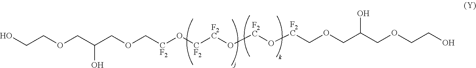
C(OCC(COC[CF2]O[CF2][F2C]O[F2C]O[F2C]COCC(COCCO)O)O)CO
